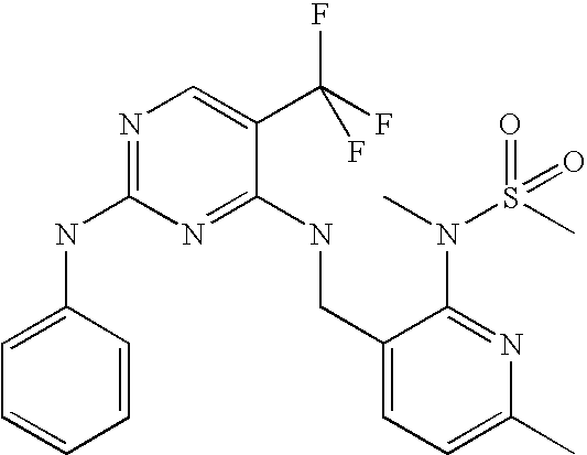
C1(CNC2=NC(NC3=CC=CC=C3)=NC=C2C(F)(F)F)=CC=C(C)N=C1N(C)S(C)(=O)=O
